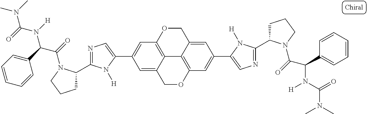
C12=C3OCC4=CC(C5=CN=C(C6CCCN6C(=O)C(C6=CC=CC=C6)N(C(=O)N(C)C)[H])N5[H])=CC(=C14)OCC2=CC(C1=CN=C(C2CCCN2C(=O)C(C2=CC=CC=C2)N([H])C(=O)N(C)C)N1[H])=C3
